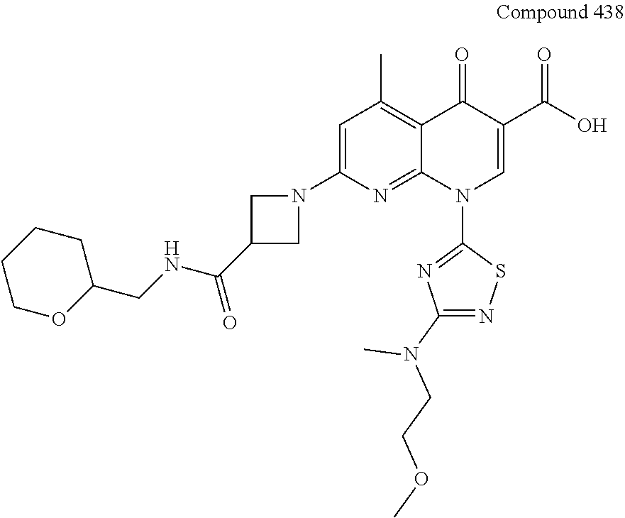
C1=C(N2CC(C(NCC3CCCCO3)=O)C2)N=C2C(=C1C)C(=O)C(C(O)=O)=CN2C1=NC(N(CCOC)C)=NS1
